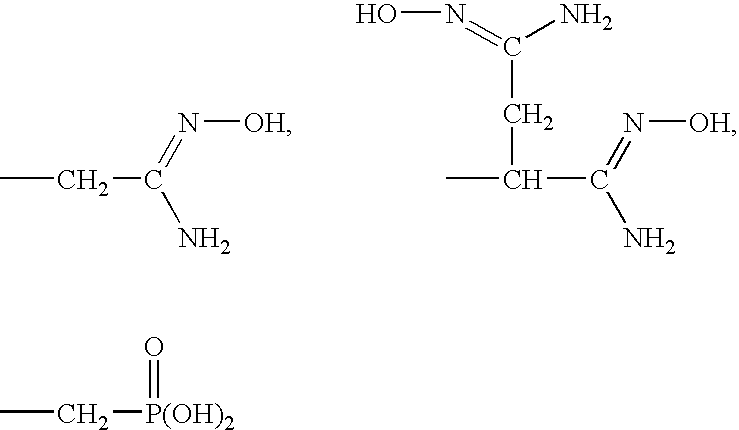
CCC(=N[OH])N.ON=C(N)CC(C)C(=N[OH])N.CC[P(OH)2]=O
